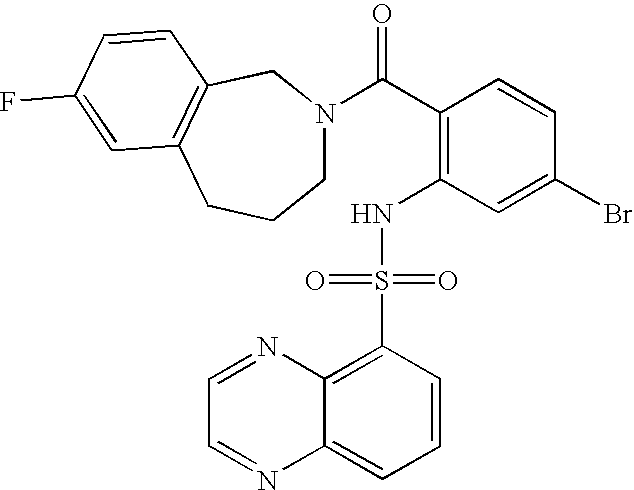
C(C1=C(NS(C2=C3C(=CC=C2)N=CC=N3)(=O)=O)C=C(Br)C=C1)(=O)N1CCCC2=C(C1)C=CC(F)=C2
